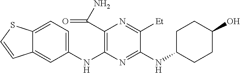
C1(NC2=C(C(N)=O)N=C([Et])C(NC3CCC(O)CC3)=N2)=CC=C2C(=C1)C=CS2
